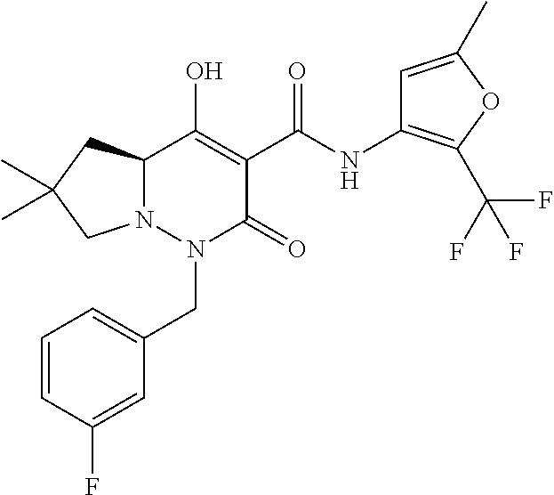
C12N(N(CC3=CC=CC(F)=C3)C(=O)C(C(=O)NC3=C(C(F)(F)F)OC(C)=C3)=C1O)CC(C)(C)C2
